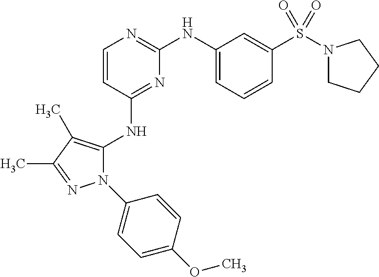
C1=CC(NC2=C(C)C(C)=NN2C2=CC=C(OC)C=C2)=NC(NC2=CC=CC(S(N3CCCC3)(=O)=O)=C2)=N1
